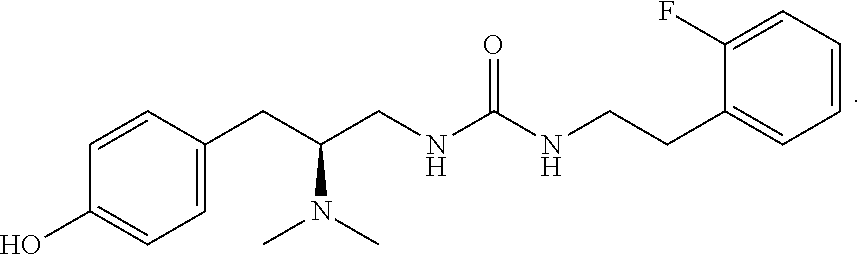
C1(CCNC(=O)NCC(CC2=CC=C(O)C=C2)N(C)C)=CC=CC=C1F
